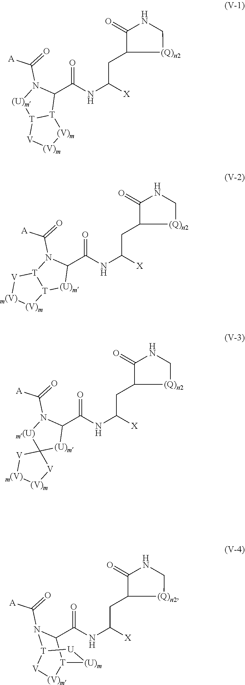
O=C(NC([X])CC1[(Q)n2]CNC1=O)C1N(C(=O)[A])[(U)m][T]2[T]1[(V)m][(V)m][V]2.O=C(NC([X])CC1C(=O)NC[(Q)n2]1)C1N(C(=O)[A])[T]2[T]([(U)m]1)[(V)m][m(V)][V]2.O=C(NC([X])CC1C(=O)NC[(Q)n2]1)C1N(C(=O)[A])[m(U)]C2([(U)m]1)[V][m(V)][(V)m][V]2.C1(C(=O)NC([X])CC2C(=O)NC[(Q)n2]2)[T]2[(U)m][U][T](N1C(=O)[A])[V][(V)m]2
